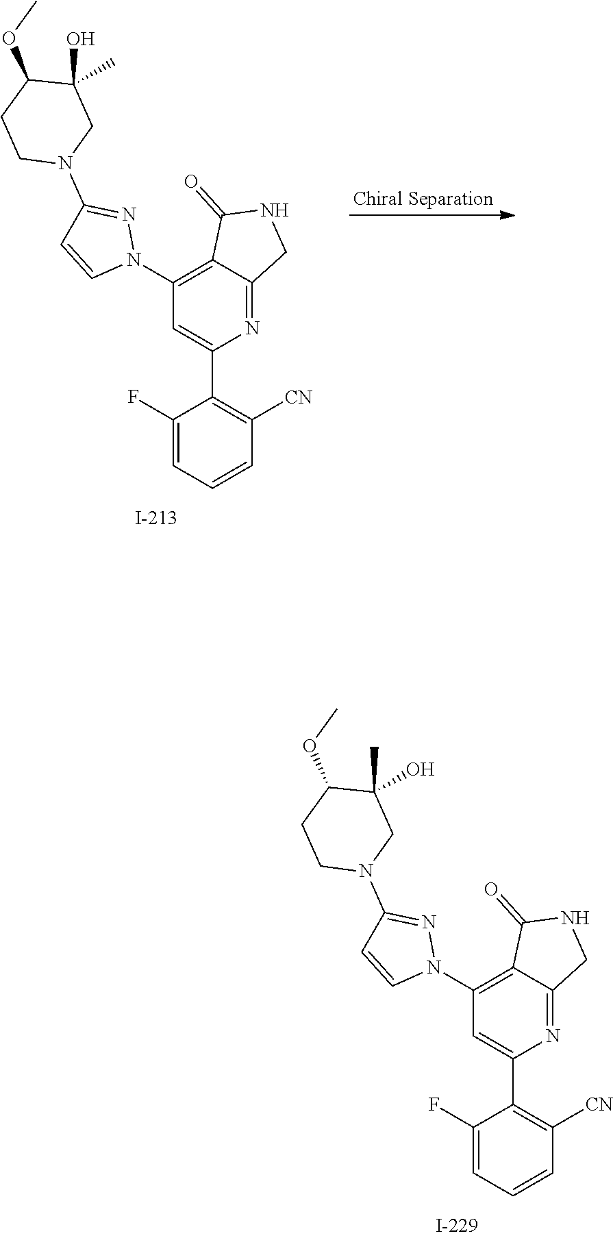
N1=C(N2CC(C)(O)C(OC)CC2)C=CN1C1=C2C(=NC(C3=C([CN])C=CC=C3F)=C1)CNC2=O.[Chiral Separation].N1=C(N2CC(O)(C)C(OC)CC2)C=CN1C1=C2C(=NC(C3=C([CN])C=CC=C3F)=C1)CNC2=O
